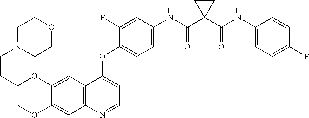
C1=C(OCCCN2CCOCC2)C(OC)=CC2=C1C(OC1=CC=C(NC(C3(C(NC4=CC=C(F)C=C4)=O)CC3)=O)C=C1F)=CC=N2
